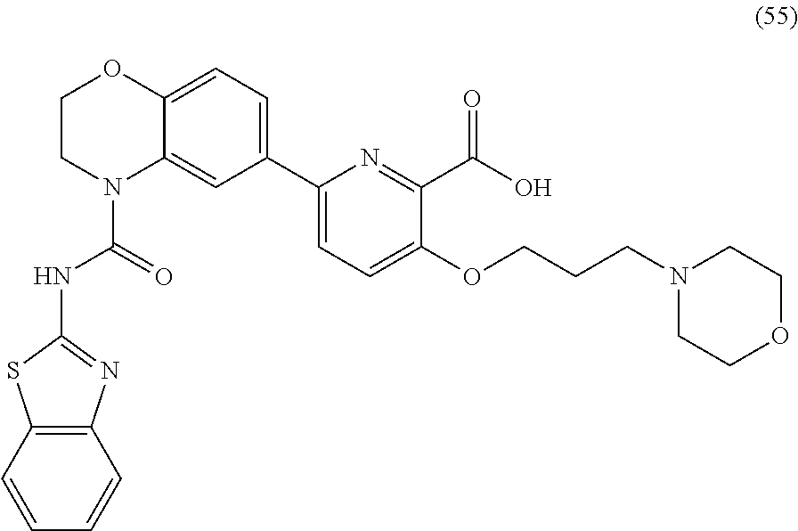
C12=CC=C(C3=CC=C(OCCCN4CCOCC4)C(C(O)=O)=N3)C=C1N(C(=O)NC1=NC3=C(S1)C=CC=C3)CCO2
